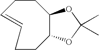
C1C2C(CCC=CC1)OC(C)(C)O2
